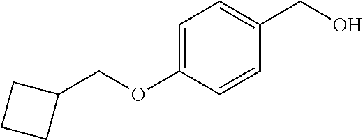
C1=C(OCC2CCC2)C=CC(CO)=C1
